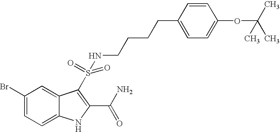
C1(Br)=CC=C2C(=C1)C(S(=O)(NCCCCC1=CC=C(OC(C)(C)C)C=C1)=O)=C(C(N)=O)N2
